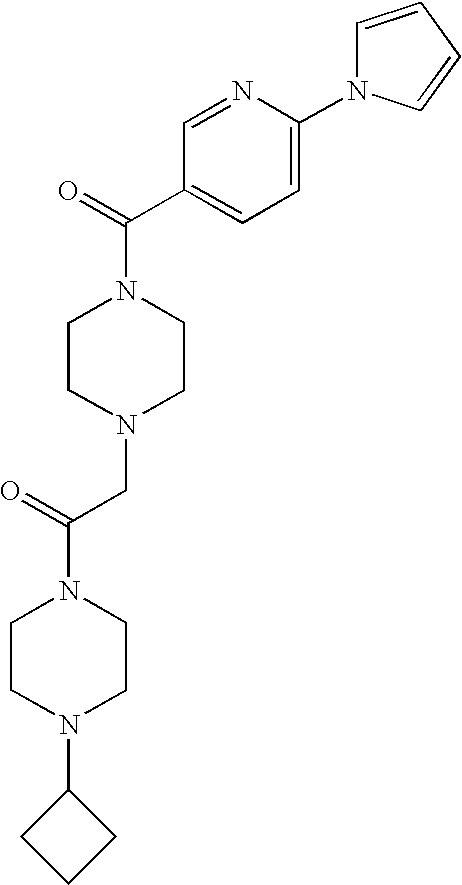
N1=CC(C(N2CCN(CC(N3CCN(C4CCC4)CC3)=O)CC2)=O)=CC=C1N1C=CC=C1
